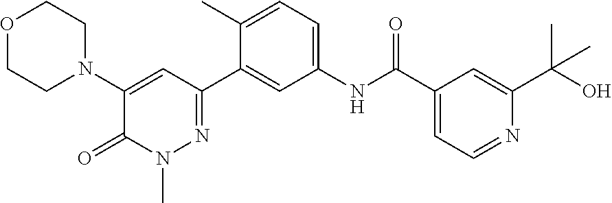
C1(N2CCOCC2)=CC(C2=CC(NC(C3=CC=NC(C(O)(C)C)=C3)=O)=CC=C2C)=NN(C)C1=O
